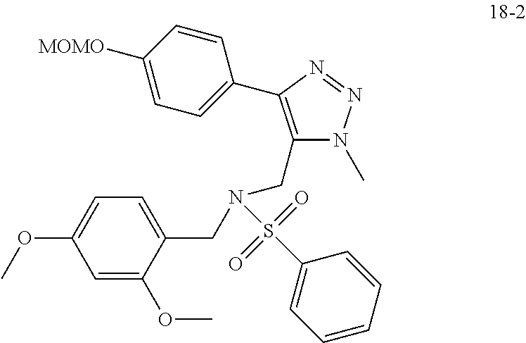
C1=C(OC)C(CN(S(C2=CC=CC=C2)(=O)=O)CC2=C(C3=CC=C([MOMO])C=C3)N=NN2C)=CC=C1OC
